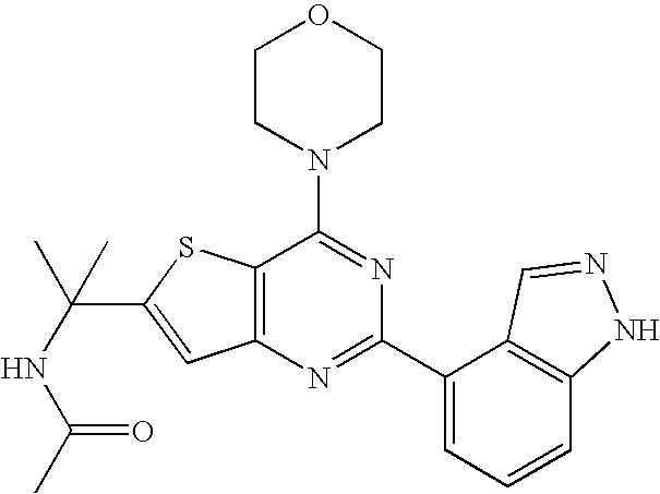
C1CN(C2=NC(C3=CC=CC4=C3C=NN4)=NC3=C2SC(C(NC(C)=O)(C)C)=C3)CCO1
